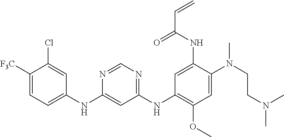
C1(NC2=CC=C([CF3])C(Cl)=C2)=CC(NC2=C(OC)C=C(N(CCN(C)C)C)C(NC(C=C)=O)=C2)=NC=N1
